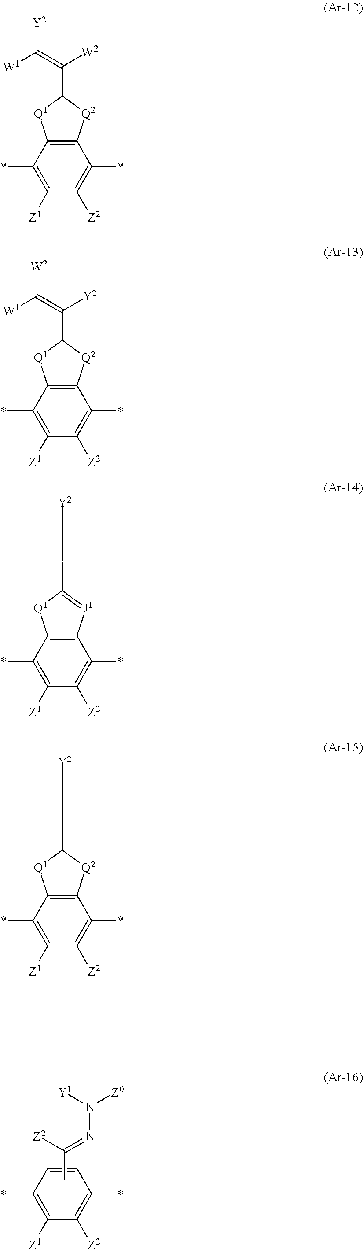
C12=C(C(*)=C([Z2])C([Z1])=C1*)[Q2]C(C(=C([W1])[Y2])[W2])[Q1]2.C12=C(C(*)=C([Z2])C([Z1])=C1*)[Q2]C(C(=C([W1])[W2])[Y2])[Q1]2.C12=C(C(*)=C([Z2])C([Z1])=C1*)[J1]=C(C#C[Y2])[Q1]2.C12=C(C(*)=C([Z2])C([Z1])=C1*)[Q2]C(C#C[Y2])[Q1]2.C1=CC(*)=C([Z2])C([Z1])=C1*.CC([Z2])=NN([Z0])[Y1]
